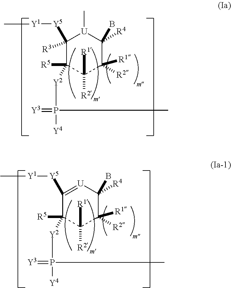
C1([Y5][Y1]C)([R3])C([R5])([Y2]P(=[Y3])([Y4])C)C([R1])([R2])C([R1])([R2])C(B)([R4])[U]1C.C1([Y5][Y1]C)=[U]C(B)([R4])C([R1])([R2])C([R1])([R2])C1([R5])[Y2]P(=[Y3])([Y4])C
